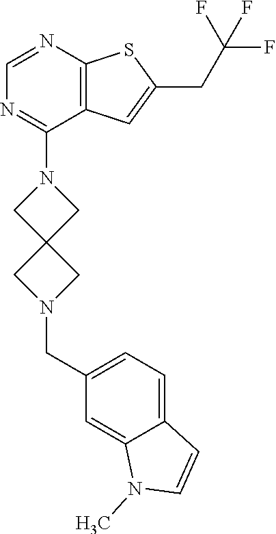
C12=C(C=C(CC(F)(F)F)S1)C(N1CC3(CN(CC4=CC=C5C(=C4)N(C)C=C5)C3)C1)=NC=N2
